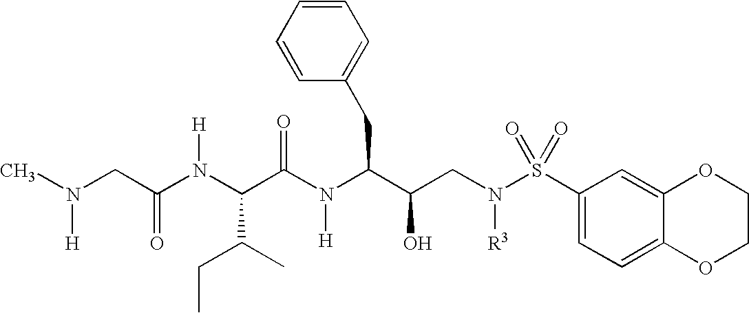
C(N(C(C(N(C(C(CN(S(C1=CC=C2C(=C1)OCCO2)(=O)=O)[R3])O)CC1=CC=CC=C1)[H])=O)C(CC)C)[H])(CN(C)[H])=O
